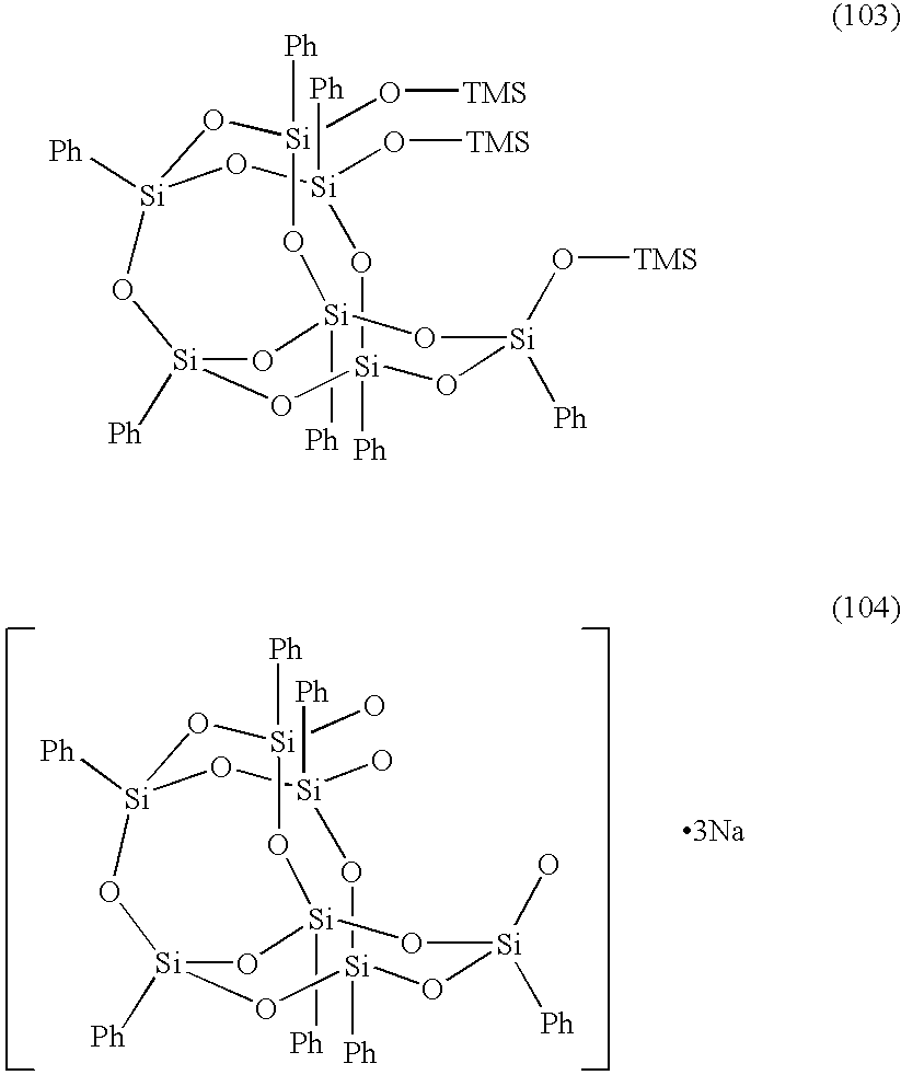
[Si]12([Ph])O[Si](O[TMS])([Ph])O[Si]3([Ph])O[Si]([Ph])(O[Si]([Ph])(O[Si](O[TMS])([Ph])O1)O[Si](O[TMS])([Ph])O3)O2.[Si]12([Ph])O[Si](O)([Ph])O[Si]3([Ph])O[Si]([Ph])(O[Si]([Ph])(O[Si](O)([Ph])O1)O[Si](O)([Ph])O3)O2.[3Na]
